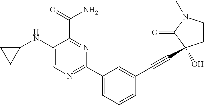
C1(NC2CC2)=CN=C(C2=CC=CC(C#CC3(O)CCN(C)C3=O)=C2)N=C1C(=O)N
